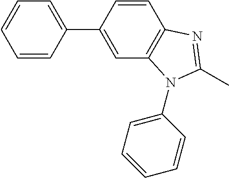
C1=CC2=C(C=C1C1=CC=CC=C1)N(C1=CC=CC=C1)C(C)=N2
